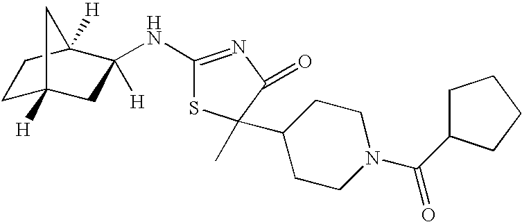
C1C2([H])CC([H])(NC3=NC(=O)C(C)(C4CCN(C(C5CCCC5)=O)CC4)S3)C([H])(C1)C2
